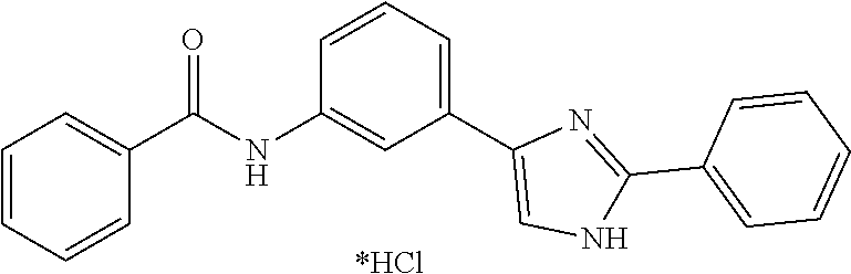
C1=CC=CC(C(NC2=CC(C3=CNC(C4=CC=CC=C4)=N3)=CC=C2)=O)=C1.[*HCl]
